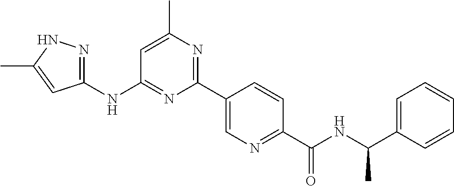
C1(C2=CN=C(C(NC(C)C3=CC=CC=C3)=O)C=C2)=NC(C)=CC(NC2=NNC(C)=C2)=N1
